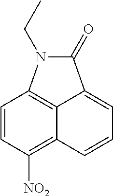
C1=CC([NO2])=C2C=CC=C3C(=O)N(CC)C1=C23
